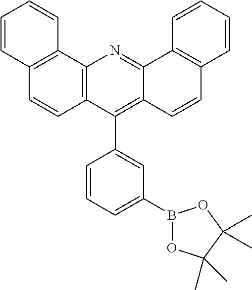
C12=C(C3=CC(B4OC(C)(C)C(C)(C)O4)=CC=C3)C3=C(N=C1C1=C(C=C2)C=CC=C1)C1=C(C=C3)C=CC=C1
